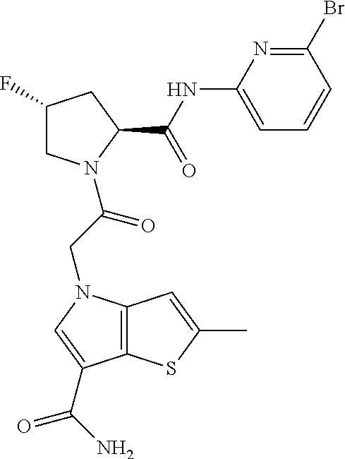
C1(F)CN(C(CN2C3=C(C(C(N)=O)=C2)SC(C)=C3)=O)C(C(=O)NC2=CC=CC(Br)=N2)C1
